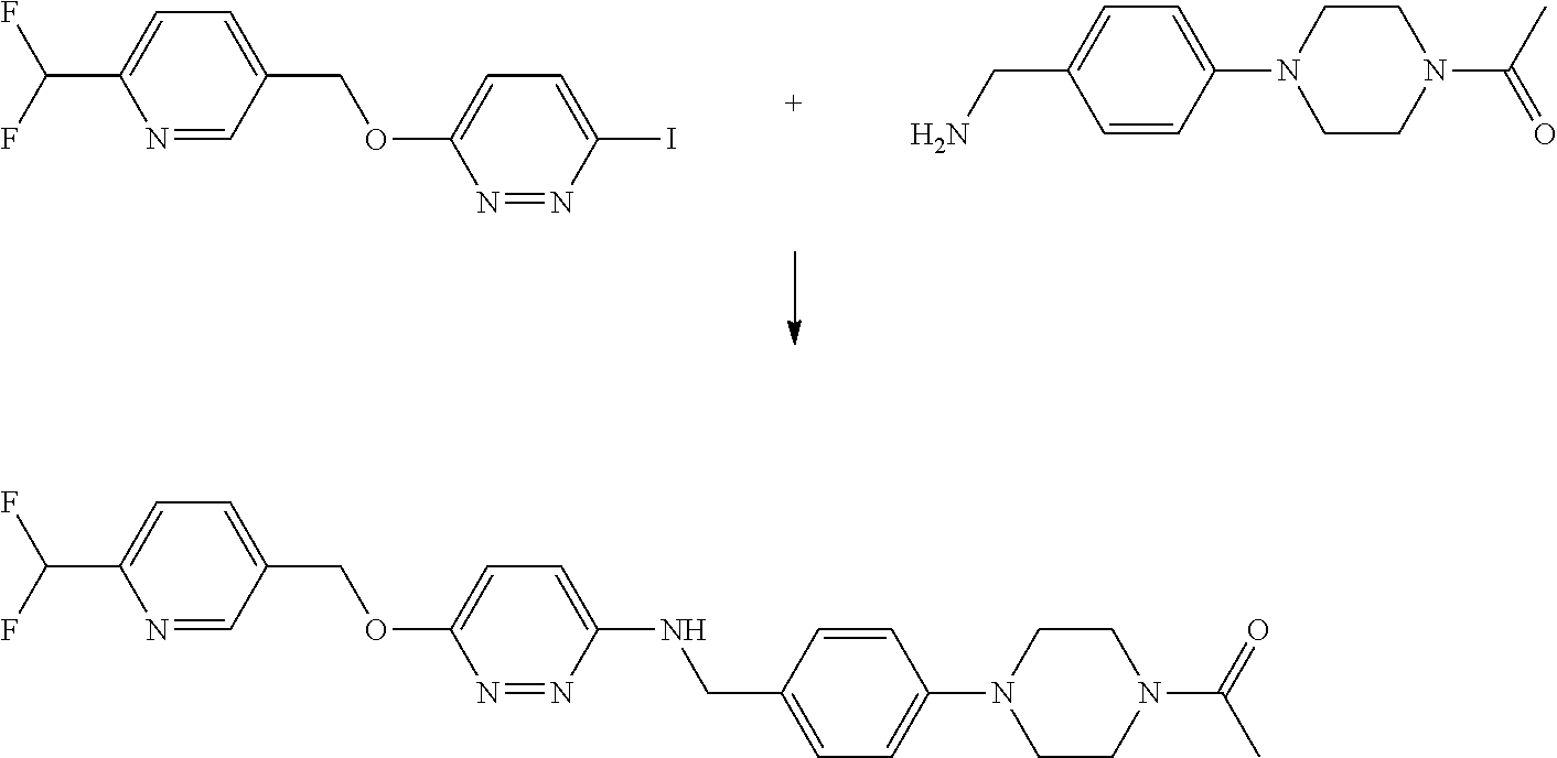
C1=C(COC2=CC=C(I)N=N2)C=NC(C(F)F)=C1.NCC1=CC=C(N2CCN(C(C)=O)CC2)C=C1.C1=C(COC2=CC=C(NCC3=CC=C(N4CCN(C(=O)C)CC4)C=C3)N=N2)C=NC(C(F)F)=C1
